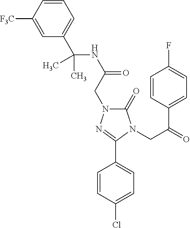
C1(C(NC(=O)CN2C(=O)N(CC(=O)C3=CC=C(F)C=C3)C(C3=CC=C(Cl)C=C3)=N2)(C)C)=CC=CC([F3C])=C1
